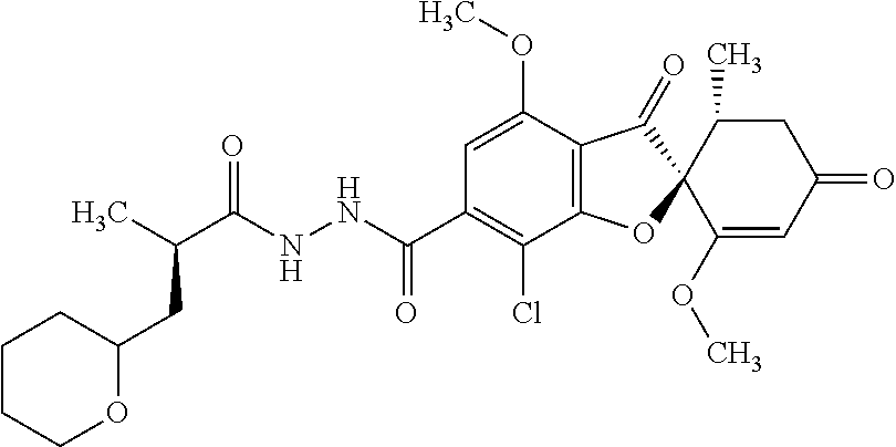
C1(OC)=CC(C(NNC(C(CC2CCCCO2)C)=O)=O)=C(Cl)C2=C1C(=O)C1(O2)C(OC)=CC(=O)CC1C
